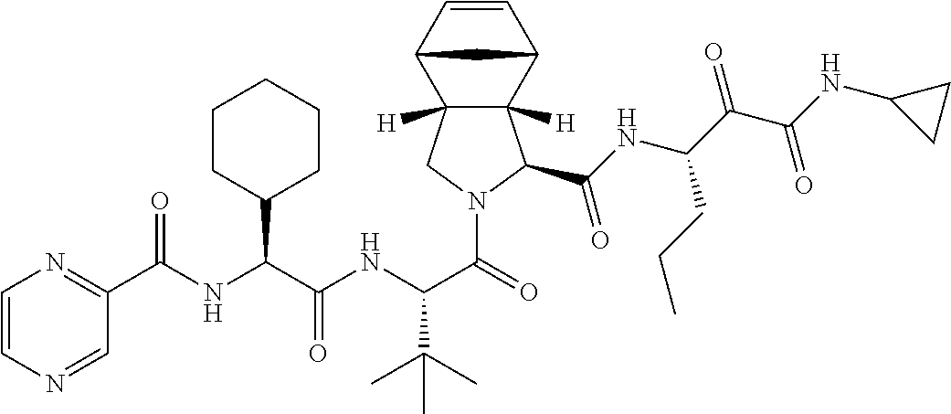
C1=CN=CC(C(NC(C(NC(C(=O)N2CC3([H])C([H])(C2C(NC(C(C(NC2CC2)=O)=O)CCC)=O)C2C=CC3C2)C(C)(C)C)=O)C2CCCCC2)=O)=N1
